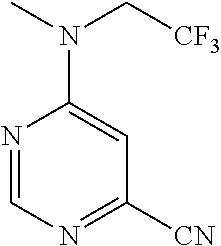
N1=CN=C([CN])C=C1N(C[CF3])C
